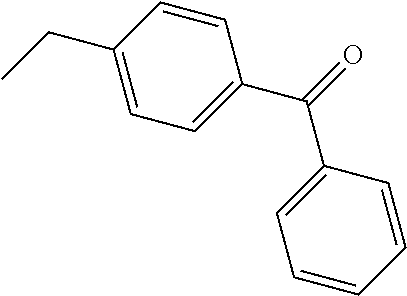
C1(CC)=CC=C(C(C2=CC=CC=C2)=O)C=C1
